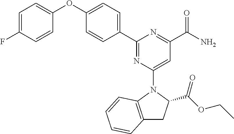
C1=C(F)C=CC(OC2=CC=C(C3=NC(N4C(C(OCC)=O)CC5=C4C=CC=C5)=CC(C(N)=O)=N3)C=C2)=C1
